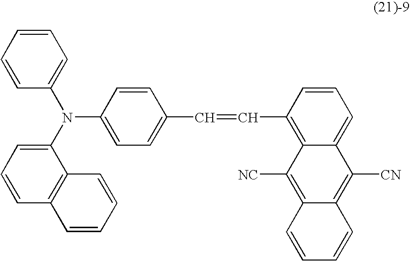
C1=CC=CC(N(C2=CC=CC3=C2C=CC=C3)C2=CC=C(C=CC3=C4C(=CC=C3)C([CN])=C3C(=C4[NC])C=CC=C3)C=C2)=C1
